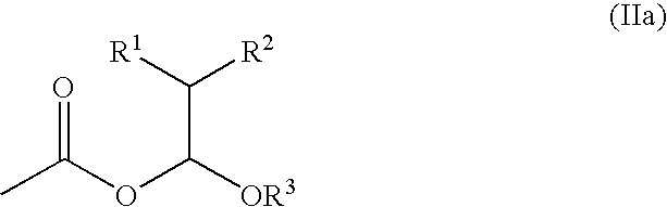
CC(OC([OR3])C([R2])[R1])=O
